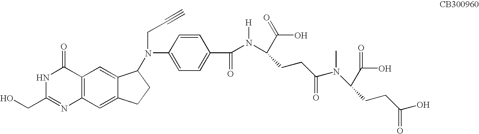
N1C(CO)=NC2=C(C1=O)C=C1C(=C2)CCC1N(C1=CC=C(C(=O)N(C(CCC(N(C)C(C(O)=O)CCC(O)=O)=O)C(O)=O)[H])C=C1)CC#C
